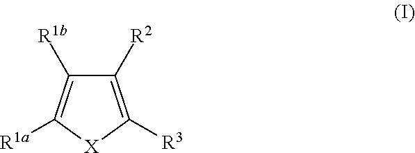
[R1b]C1=C([R1a])[X]C([R3])=C1[R2]
